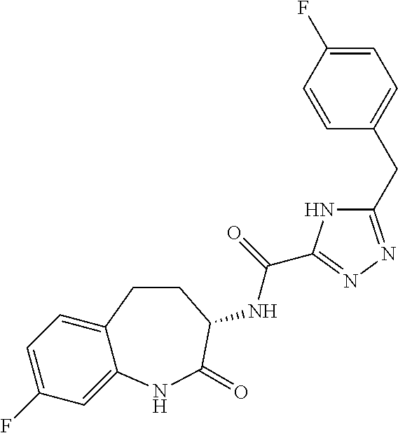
C1=C(F)C=C2C(=C1)CCC(NC(=O)C1=NN=C(CC3=CC=C(F)C=C3)N1)C(=O)N2
